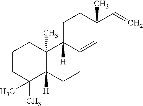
C1CC(C)(C)C2([H])C(C)(C1)C1([H])C(=CC(C=C)(C)CC1)CC2
